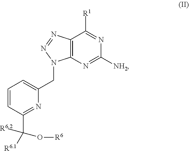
C1([R1])=NC([NH2])=NC2=C1N=NN2CC1=CC=CC(C([R6.1])(O[R6])[R6.2])=N1
